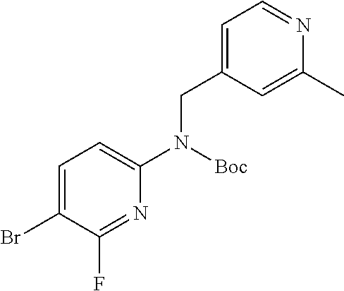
N1=C(F)C(Br)=CC=C1N(CC1=CC=NC(C)=C1)[Boc]
